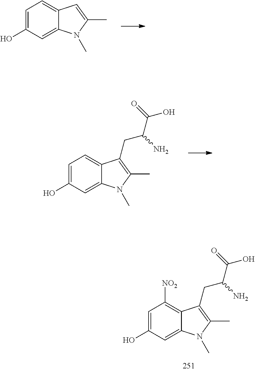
C12=CC=C(O)C=C1N(C)C(C)=C2.C12=CC=C(O)C=C1N(C)C(C)=C2CC(C(O)=O)N.C12=C([NO2])C=C(O)C=C1N(C)C(C)=C2CC(C(O)=O)N
